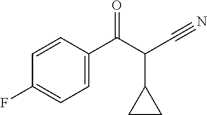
C1=C(C(C(C#N)C2CC2)=O)C=CC(F)=C1
